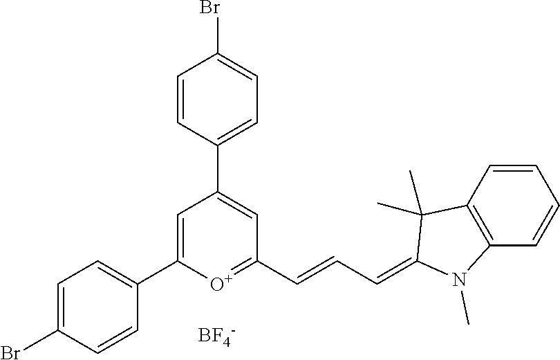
[BF4-].C1=C(C2=CC=C(Br)C=C2)[O+]=C(C=CC=C2N(C)C3=C(C2(C)C)C=CC=C3)C=C1C1=CC=C(Br)C=C1
